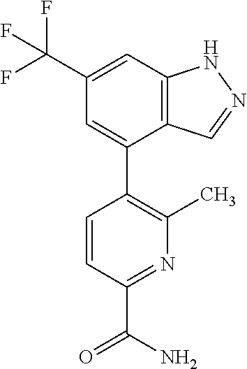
C12=C(C=C(C(F)(F)F)C=C1C1=C(C)N=C(C(=O)N)C=C1)NN=C2
